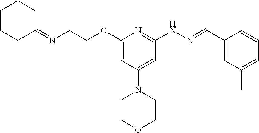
N(=C1CCCCC1)CCOC1=CC(N2CCOCC2)=CC(NN=CC2=CC(C)=CC=C2)=N1
